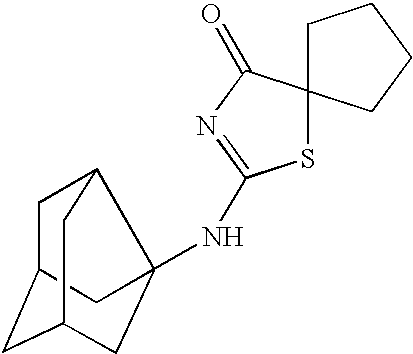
S1C2(C(=O)N=C1NC13C4CC(CC(C1)C4)C3)CCCC2
